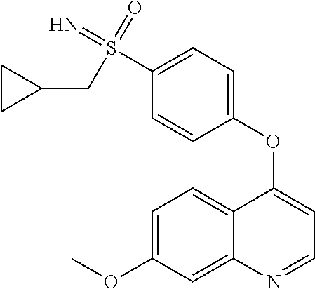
C1=C(OC)C=C2C(=C1)C(OC1=CC=C(S(=N)(CC3CC3)=O)C=C1)=CC=N2
